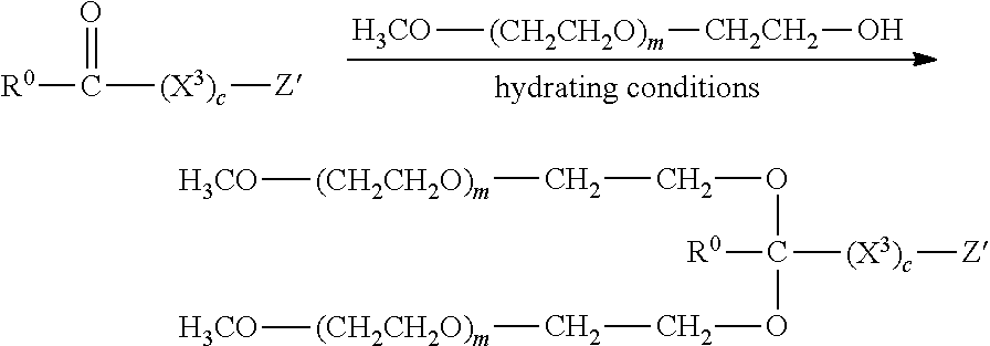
[H3CO][(CH2CH2O)m][CH2CH2]O.C([(X3)c][Z])([R0])=O.C(OC([(X3)c][Z])(OCC[(CH2CH2O)m][H3CO])[R0])C[(CH2CH2O)m][H3CO]
